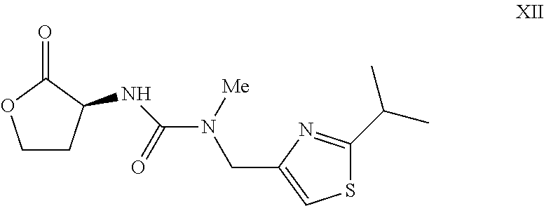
C1CC(NC(=O)N([Me])CC2=CSC(C(C)C)=N2)C(=O)O1
